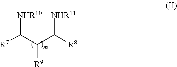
[R7]C(C(C([R8])[NHR11])[R9])[NHR10]
